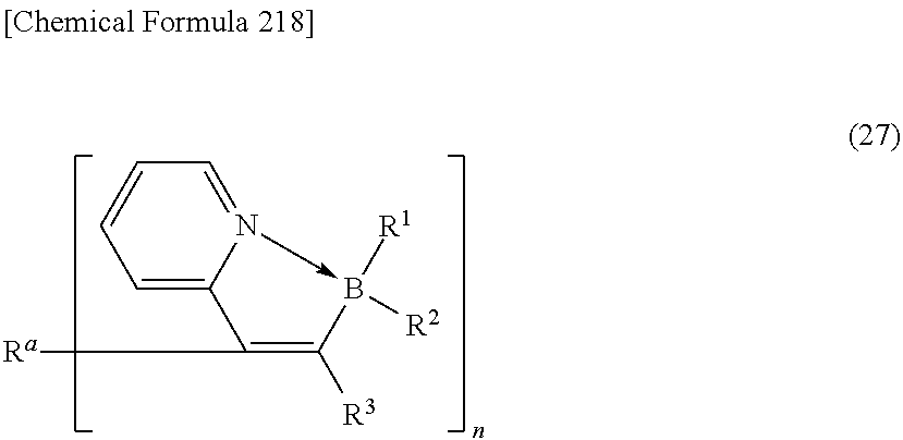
C1=CC=C2N(->B([R1])([R2])C([R3])=C2[Ra])=C1
